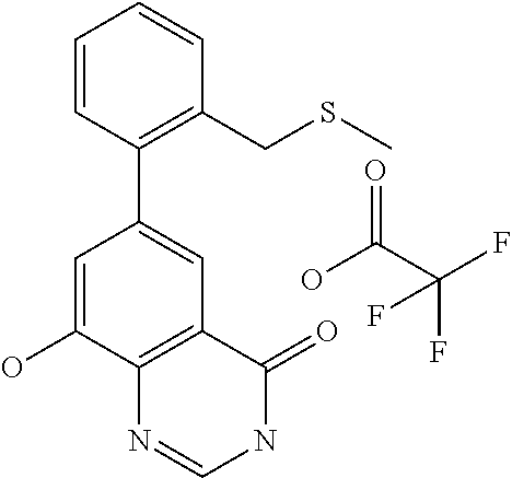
C1=CC(C2=CC3=C(C(O)=C2)N=CNC3=O)=C(CSC)C=C1.O=C(C(F)(F)F)O
